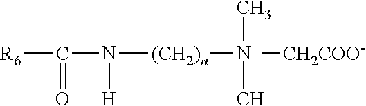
[R6]C(=O)N([H])[(CH2)n][N+](C)([CH2COO-])C
